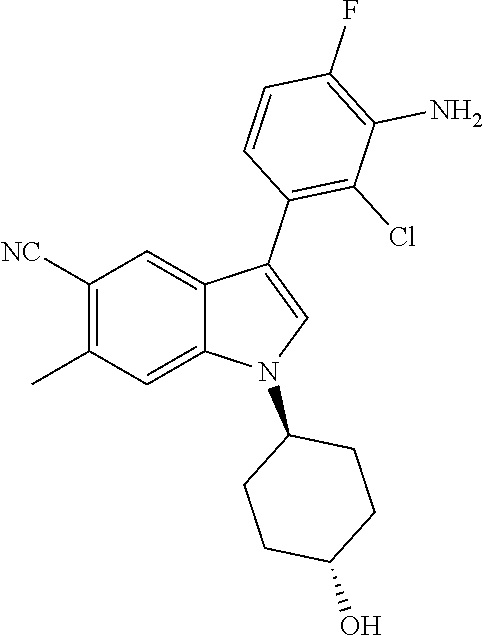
C1([NC])=C(C)C=C2C(=C1)C(C1=C(Cl)C(N)=C(F)C=C1)=CN2C1CCC(O)CC1
